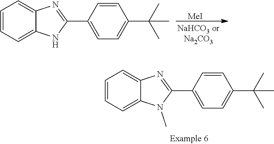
C1=CC=C2C(=C1)NC(C1=CC=C(C(C)(C)C)C=C1)=N2.[MeI].C1=CC=C2C(=C1)N(C)C(C1=CC=C(C(C)(C)C)C=C1)=N2
